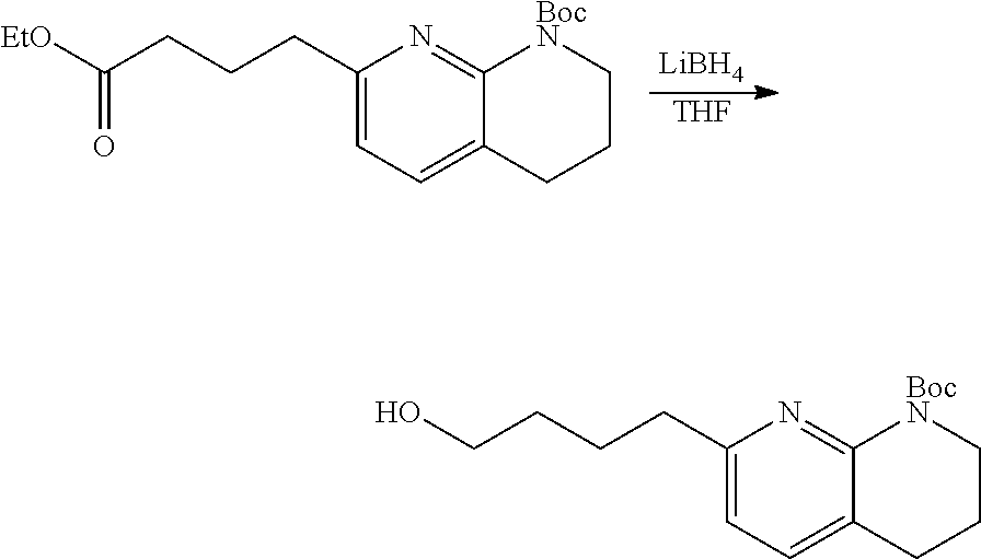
[THF].C1(CCCC([EtO])=O)=CC=C2C(=N1)[BocN]CCC2.[LiBH4].C1(CCCCO)=CC=C2C(=N1)[BocN]CCC2
